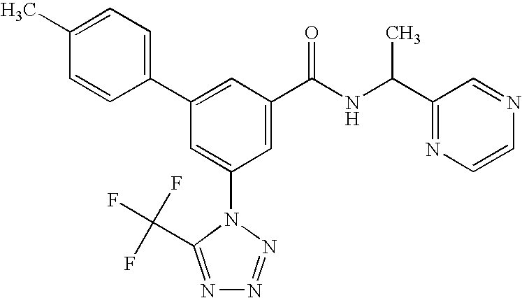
C1(C2=CC(C(NC(C3=NC=CN=C3)C)=O)=CC(N3C(C(F)(F)F)=NN=N3)=C2)=CC=C(C)C=C1
